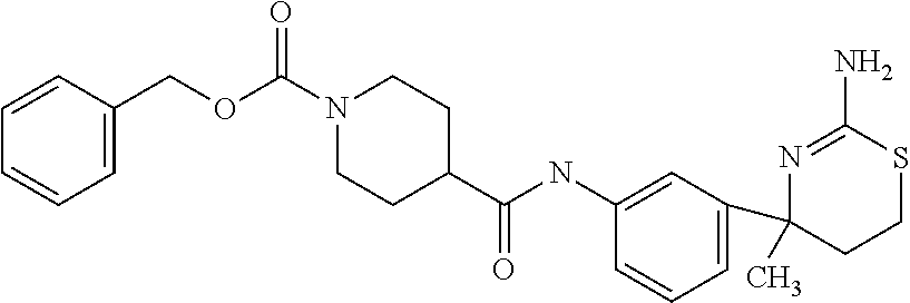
CC1(C2=CC=CC(NC(C3CCN(C(OCC4=CC=CC=C4)=O)CC3)=O)=C2)N=C(N)SCC1
